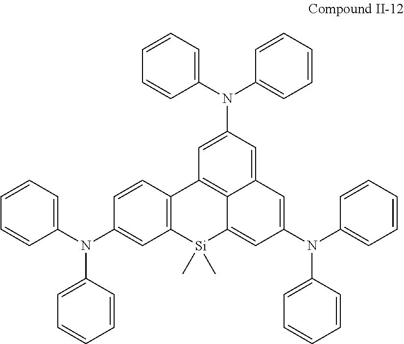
C1=CC2=C(C=C1N(C1=CC=CC=C1)C1=CC=CC=C1)[Si](C)(C)C1=CC(N(C3=CC=CC=C3)C3=CC=CC=C3)=CC3=CC(N(C4=CC=CC=C4)C4=CC=CC=C4)=CC2=C13
